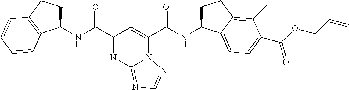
C1(NC(C2=NC3=NC=NN3C(C(NC3CCC4=C(C)C(C(OCC=C)=O)=CC=C34)=O)=C2)=O)CCC2=C1C=CC=C2
